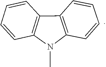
C12=C(C3=C(N1C)C=CC=C3)C=CC=C2
